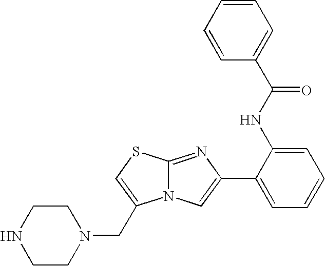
N12C(=NC(C3=CC=CC=C3NC(=O)C3=CC=CC=C3)=C1)SC=C2CN1CCNCC1
